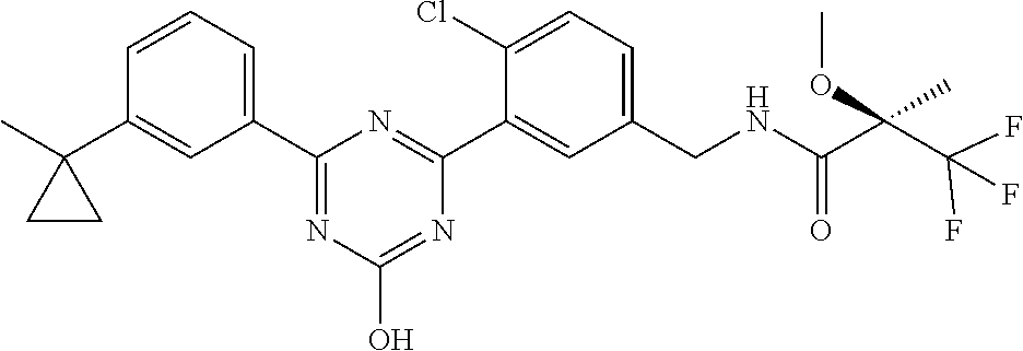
CC1(C2=CC(C3=NC(O)=NC(C4=CC(CNC(C(C(F)(F)F)(C)OC)=O)=CC=C4Cl)=N3)=CC=C2)CC1
